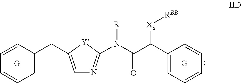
C1=C(CC2=CC=CC=C2)[Y]C(N(C(=O)C([X8][RBB])C2=CC=CC=C2)[R])=N1.[G].[G]
